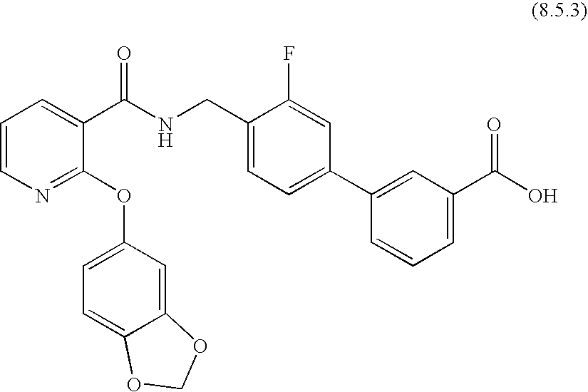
C1(CNC(C2=CC=CN=C2OC2=CC=C3C(=C2)OCO3)=O)=CC=C(C2=CC(C(O)=O)=CC=C2)C=C1F
